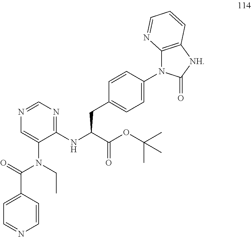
O=C(N(CC)C1=CN=CN=C1NC(C(OC(C)(C)C)=O)CC1=CC=C(N2C3=C([NH]C2=O)C=CC=N3)C=C1)C1=CC=NC=C1
